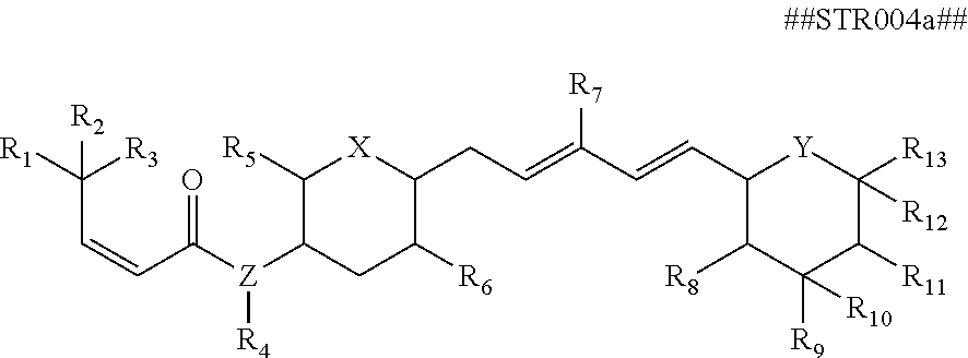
C(C=CC(=O)[Z](C1C([R5])[X]C(CC=C(C=CC2C([R8])C([R9])([R10])C([R11])C([R13])([R12])[Y]2)[R7])C([R6])C1)[R4])([R3])([R1])[R2]
